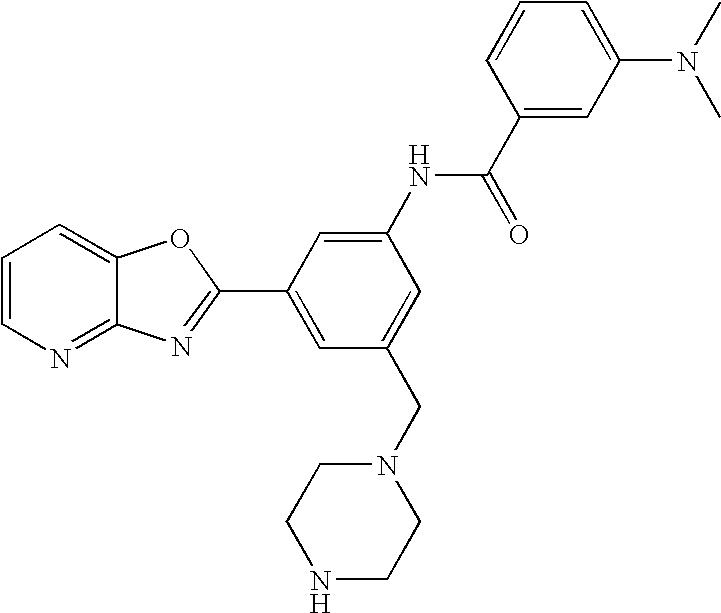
C1=CN=C2C(=C1)OC(C1=CC(CN3CCNCC3)=CC(NC(C3=CC(N(C)C)=CC=C3)=O)=C1)=N2
